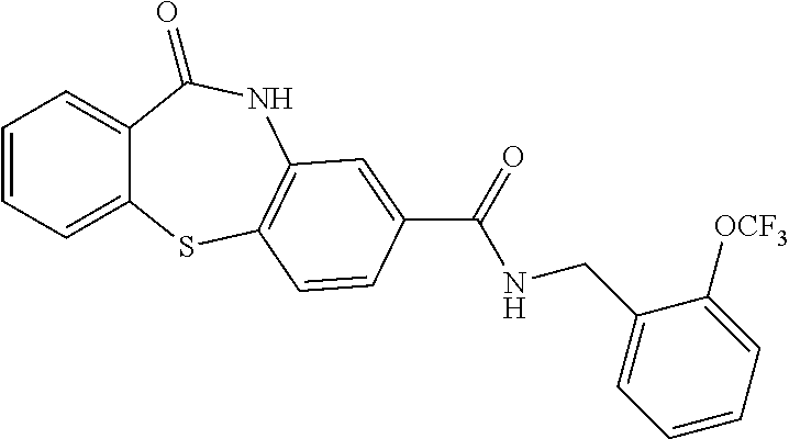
C1=CC=C2C(=C1)C(=O)NC1=C(S2)C=CC(C(=O)NCC2=CC=CC=C2[OCF3])=C1
